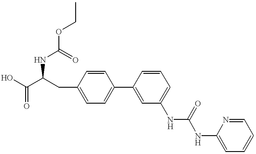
N(C(C(O)=O)CC1=CC=C(C2=CC(NC(=O)NC3=CC=CC=N3)=CC=C2)C=C1)C(=O)OCC
